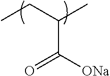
CCC(C)C([ONa])=O
